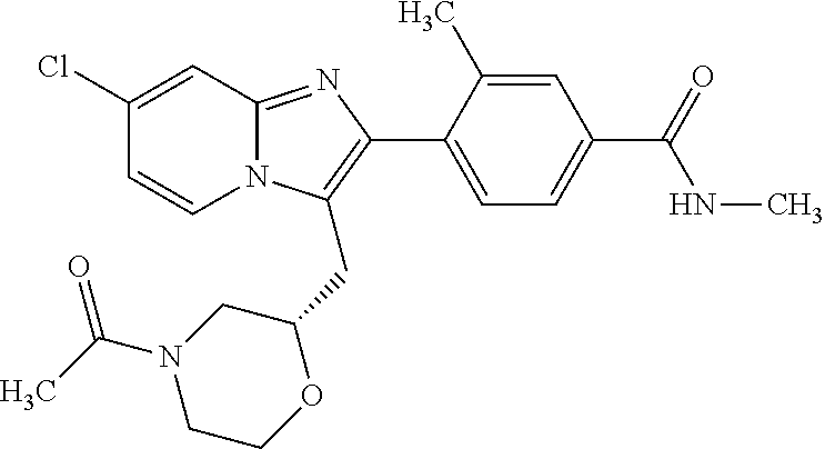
C1(Cl)=CC2=NC(C3=CC=C(C(=O)NC)C=C3C)=C(CC3OCCN(C(C)=O)C3)N2C=C1
